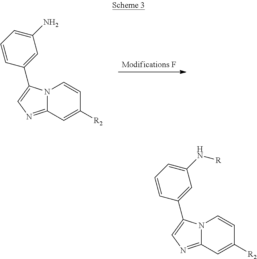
C12=NC=C(C3=CC(N)=CC=C3)N1C=CC([R2])=C2.C12=NC=C(C3=CC(N[R])=CC=C3)N1C=CC([R2])=C2
